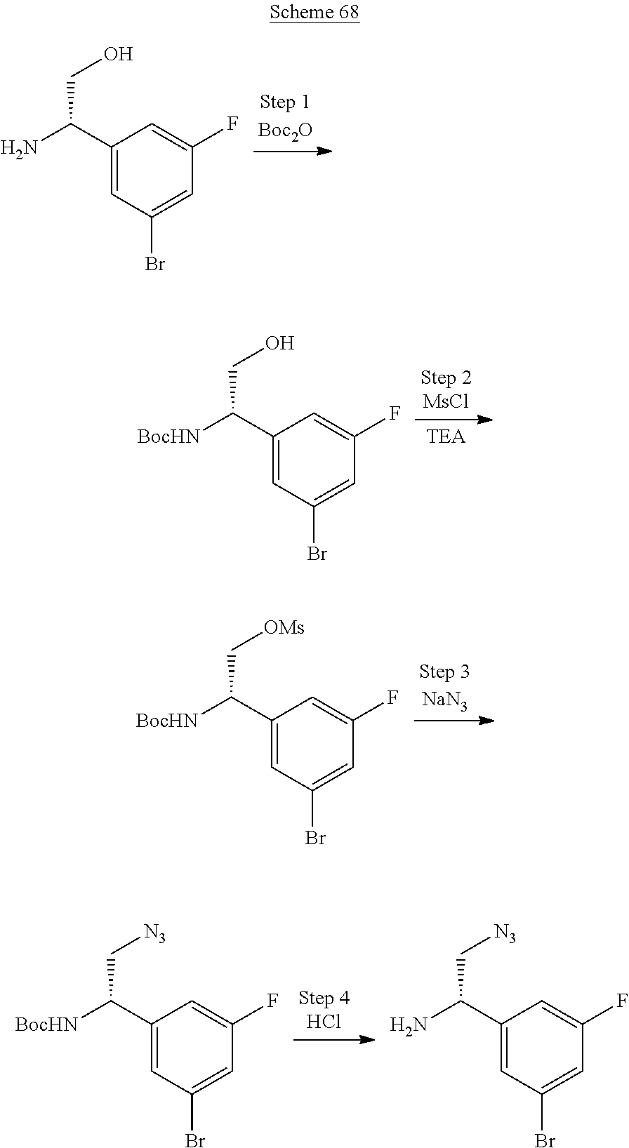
C1(C(N)CO)=CC(Br)=CC(F)=C1.C1(C([BocHN])CO)=CC(Br)=CC(F)=C1.C1(C([BocHN])C[OMs])=CC(Br)=CC(F)=C1.C1(C([BocHN])C[N3])=CC(Br)=CC(F)=C1.C1(C(N)C[N3])=CC(Br)=CC(F)=C1
